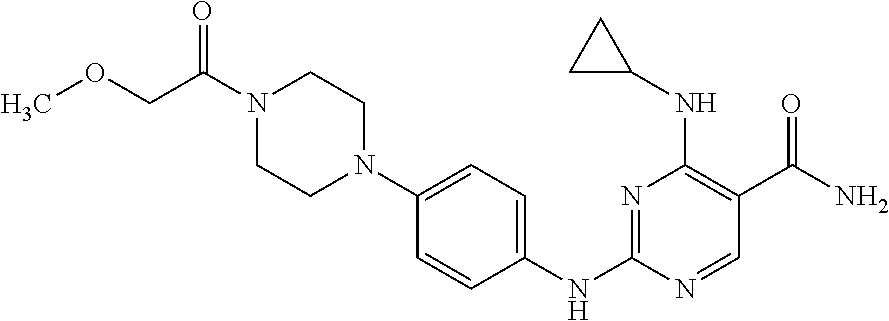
C1=CC(NC2=NC(NC3CC3)=C(C(N)=O)C=N2)=CC=C1N1CCN(C(=O)COC)CC1
